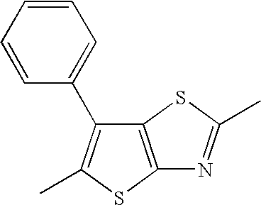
C12=C(SC(C)=C1C1=CC=CC=C1)N=C(C)S2
